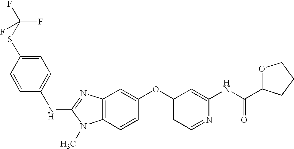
N(C1=NC2=C(N1C)C=CC(OC1=CC=NC(NC(C3OCCC3)=O)=C1)=C2)C1=CC=C(SC(F)(F)F)C=C1
